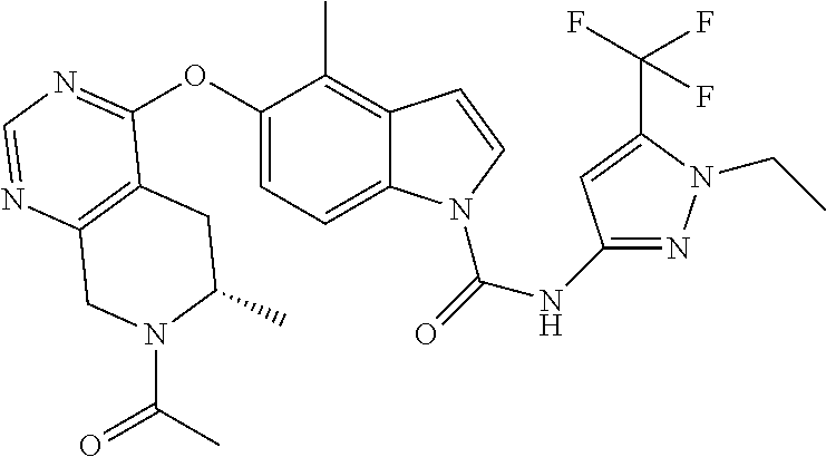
C12=C(N=CN=C1OC1=CC=C3C(=C1C)C=CN3C(=O)NC1=NN(CC)C(C(F)(F)F)=C1)CN(C(C)=O)C(C)C2
